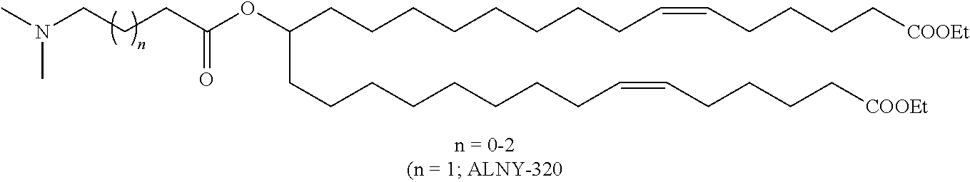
C(CCCCC=CCCCC[COOEt])CCCC(CCCCCCCCC=CCCCC[COOEt])OC(CCCN(C)C)=O
